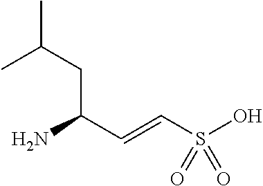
NC(C=CS(O)(=O)=O)CC(C)C
